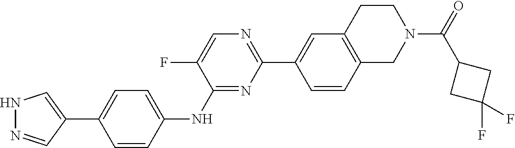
C1(C2=NC=C(F)C(NC3=CC=C(C4=CNN=C4)C=C3)=N2)=CC2=C(CN(C(C3CC(F)(F)C3)=O)CC2)C=C1
